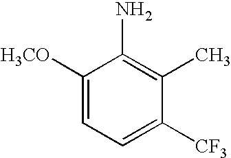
C1([H3CO])=CC=C([CF3])C(C)=C1N
